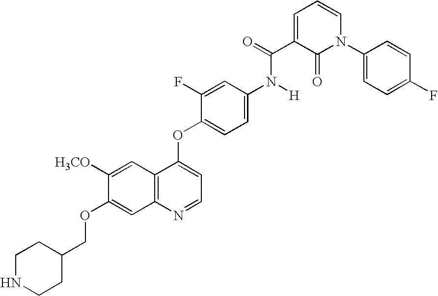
C1=C(N([H])C(C2=CC=CN(C3=CC=C(F)C=C3)C2=O)=O)C=C(F)C(OC2=CC=NC3=C2C=C([H3CO])C(OCC2CCNCC2)=C3)=C1
